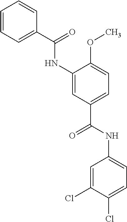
C1=CC=C(C(=O)NC2=CC(C(NC3=CC=C(Cl)C(Cl)=C3)=O)=CC=C2OC)C=C1
